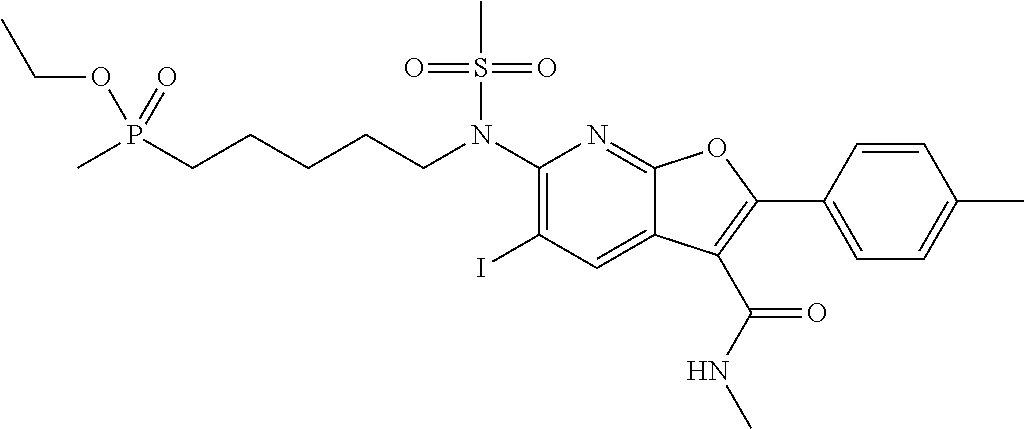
C(CN(C1=C(I)C=C2C(=N1)OC(C1=CC=C(C)C=C1)=C2C(NC)=O)S(C)(=O)=O)CCCP(C)(OCC)=O
